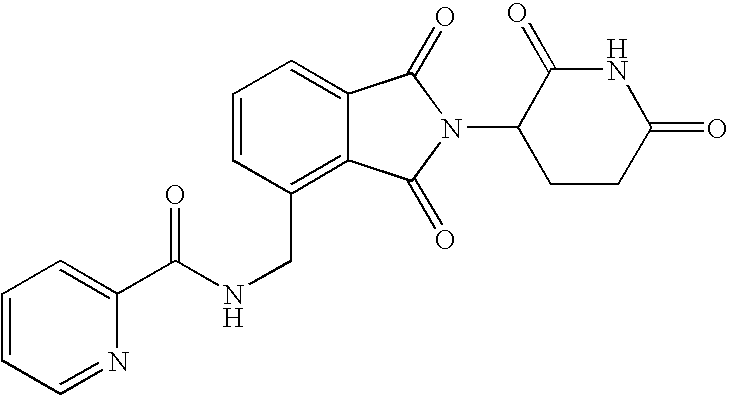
C1=C2C(=C(CNC(C3=CC=CC=N3)=O)C=C1)C(=O)N(C1CCC(=O)NC1=O)C2=O
